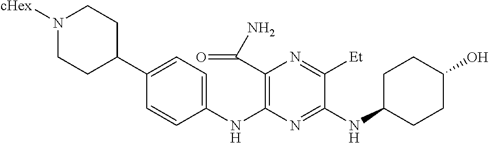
C1(NC2=C(C(N)=O)N=C([Et])C(NC3CCC(O)CC3)=N2)=CC=C(C2CCN([cHex])CC2)C=C1
